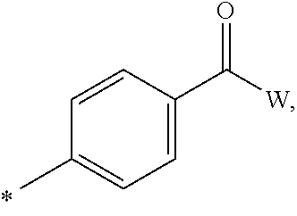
C1=C(C([W])=O)C=CC(C)=C1
